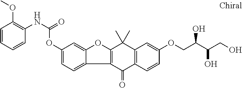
C1=CC=CC(NC(OC2=CC=C3C(=C2)OC2=C3C(=O)C3=C(C2(C)C)C=C(OCC(C(CO)O)O)C=C3)=O)=C1OC
